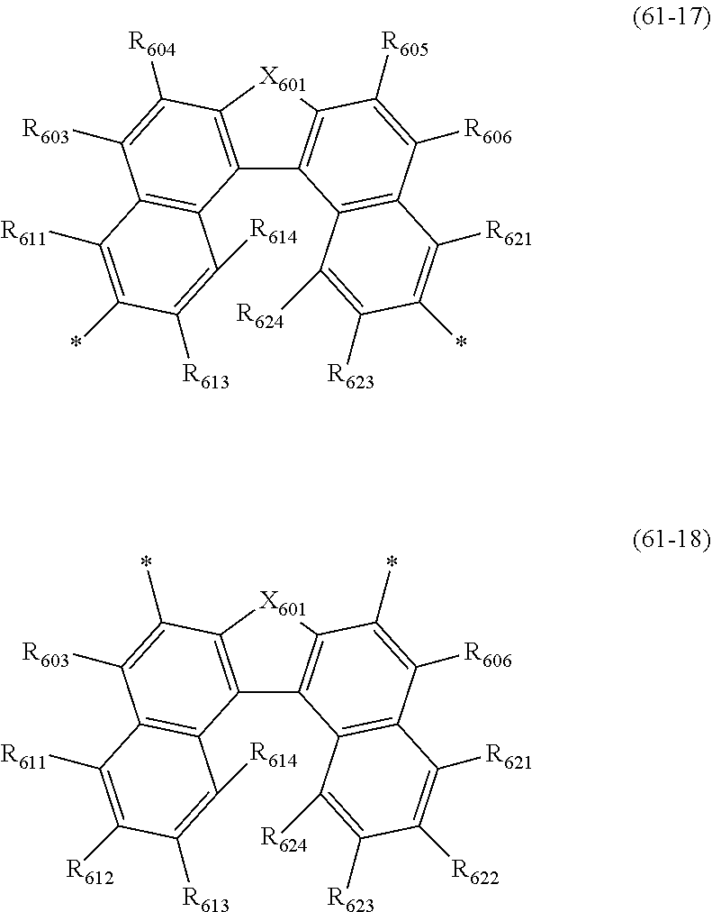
C12=C([X601]C3=C1C1=C(C([R606])=C3[R605])C([R621])=C(*)C([R623])=C1[R624])C([R604])=C([R603])C1=C2C([R614])=C([R613])C(*)=C1[R611].C12=C([X601]C3=C1C1=C(C([R606])=C3*)C([R621])=C([R622])C([R623])=C1[R624])C(*)=C([R603])C1=C2C([R614])=C([R613])C([R612])=C1[R611]
